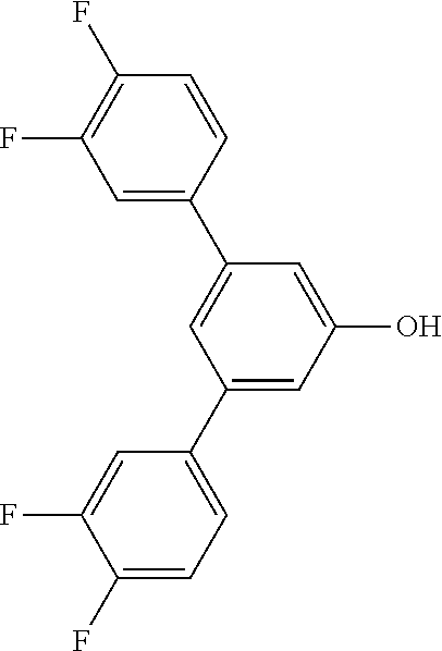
C1=C(C2=CC(C3=CC=C(F)C(F)=C3)=CC(O)=C2)C=CC(F)=C1F
